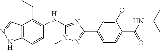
C12=C(C=CC(NC3=NC(C4=CC=C(C(=O)NC(C)C)C(OC)=C4)=NN3C)=C1CC)NN=C2
